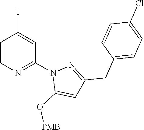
C1=CN=C(N2C(O[PMB])=CC(CC3=CC=C(Cl)C=C3)=N2)C=C1I
